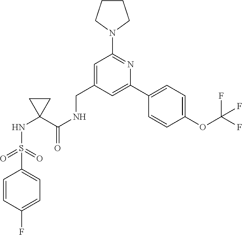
C1(S(=O)(=O)NC2(C(NCC3=CC(N4CCCC4)=NC(C4=CC=C(OC(F)(F)F)C=C4)=C3)=O)CC2)=CC=C(F)C=C1
